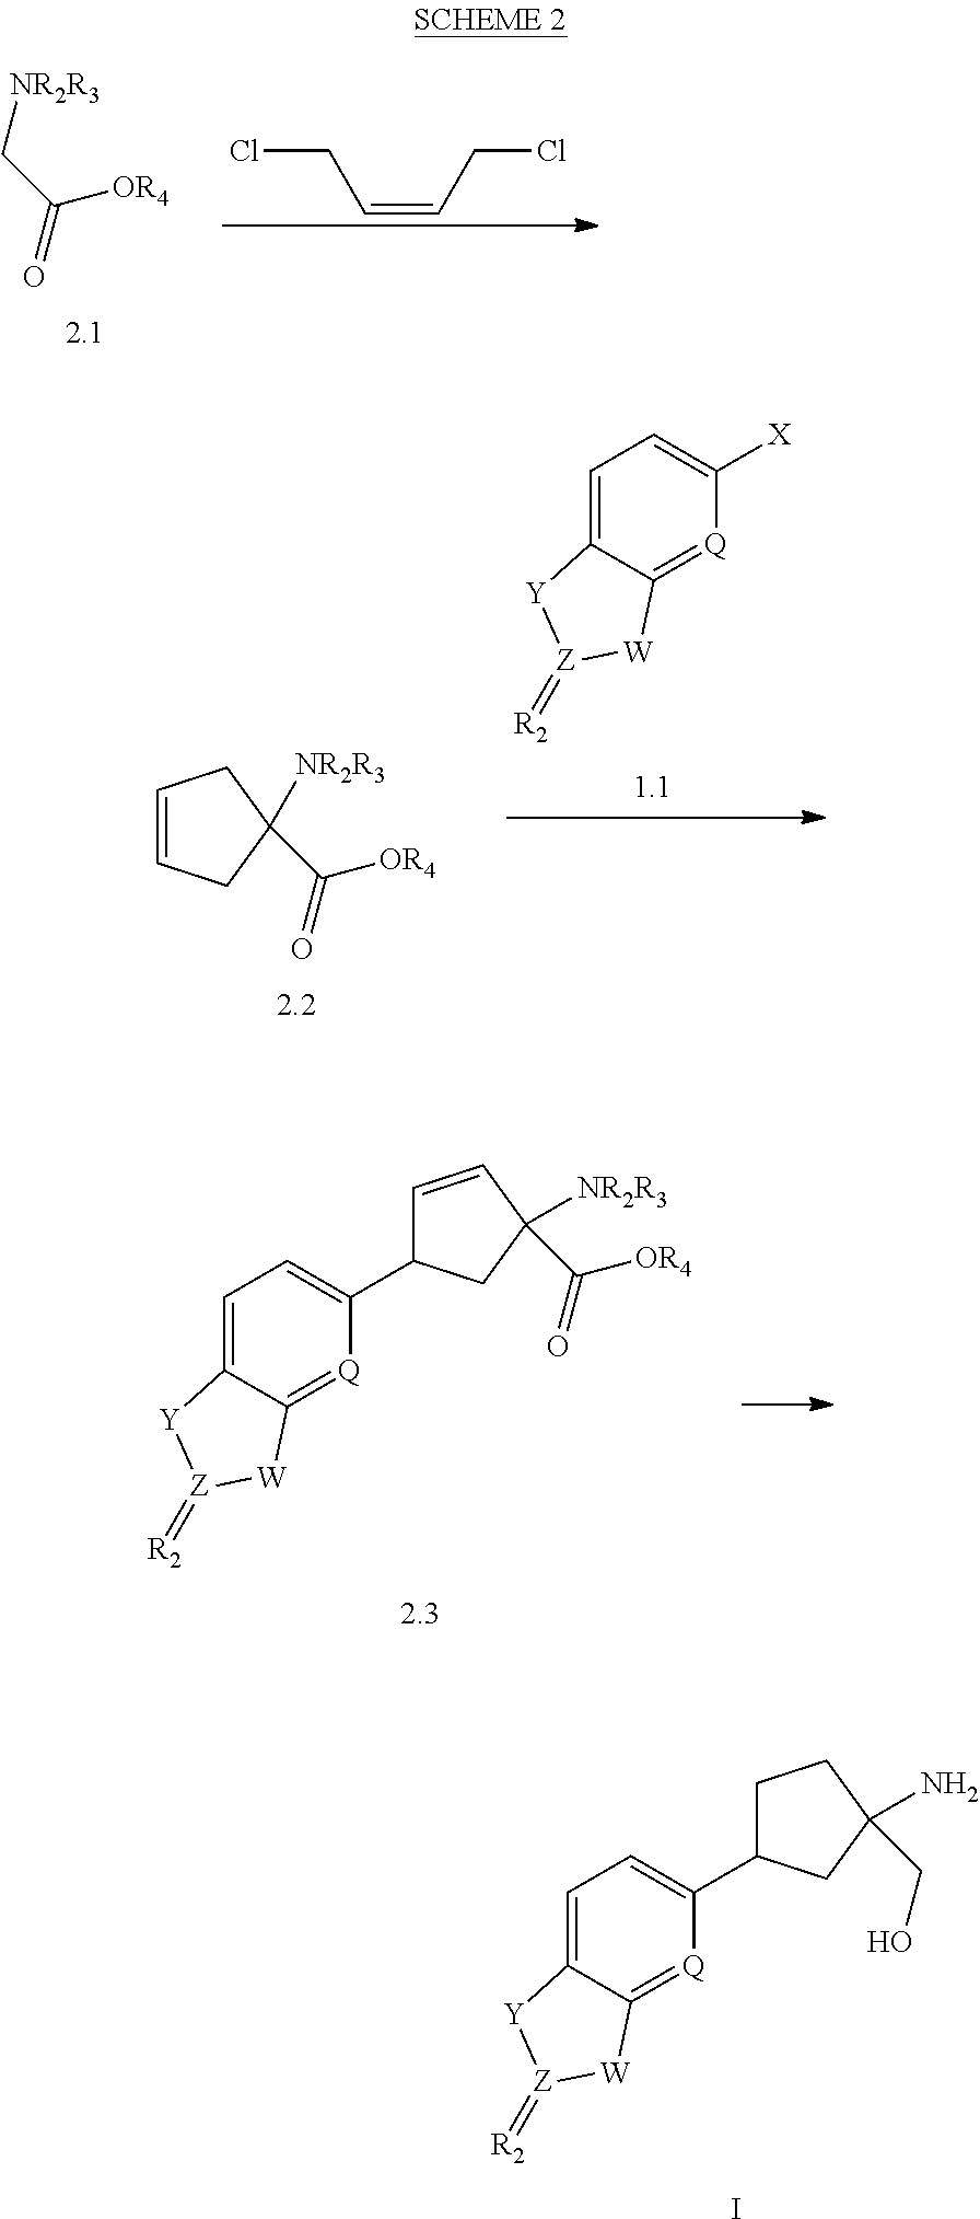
[NR2R3]CC([OR4])=O.C(=CCCl)CCl.C1=C2C(=[Q]C([X])=C1)[W][Z](=[R2])[Y]2.C1=CCC([NR2R3])(C([OR4])=O)C1.C1=C2C(=[Q]C(C3C=CC([NR2R3])(C([OR4])=O)C3)=C1)[W][Z](=[R2])[Y]2.C1=C2C(=[Q]C(C3CCC(N)(CO)C3)=C1)[W][Z](=[R2])[Y]2.I
